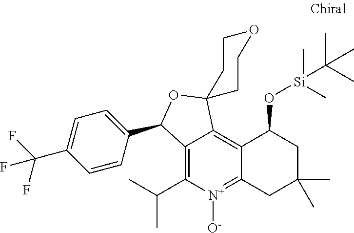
C12=C(C(C)C)[N+]([O-])=C3C(=C1C1(OC2C2=CC=C(C(F)(F)F)C=C2)CCOCC1)C(O[Si](C)(C(C)(C)C)C)CC(C)(C)C3
